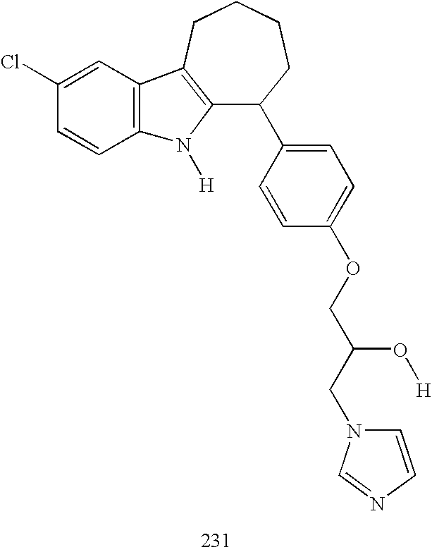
C12=C(CCCCC1C1=CC=C(OCC(CN3C=CN=C3)O[H])C=C1)C1=C(N2[H])C=CC(Cl)=C1
